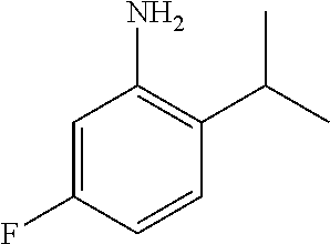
C1=C(F)C=CC(C(C)C)=C1N
